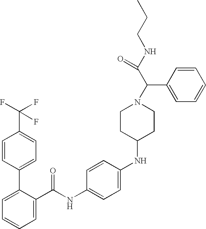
C1=C(C(NC2=CC=C(NC3CCN(C(C(NCCC)=O)C4=CC=CC=C4)CC3)C=C2)=O)C(C2=CC=C(C(F)(F)F)C=C2)=CC=C1
